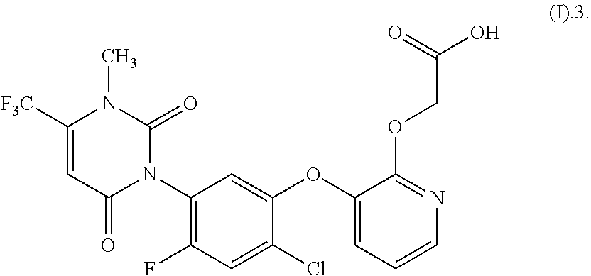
N1(C)C(=O)N(C2=C(F)C=C(Cl)C(OC3=CC=CN=C3OCC(O)=O)=C2)C(=O)C=C1[F3C]
